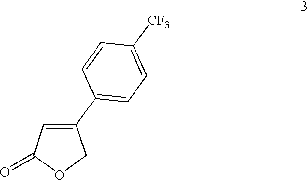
C1(C2=CC=C([CF3])C=C2)=CC(=O)OC1
